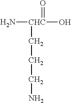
N[CHC](O)(=O)CCCN
